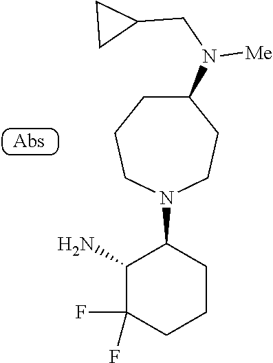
C1(N)C(F)(F)CCCC1N1CCC(N(CC2CC2)[Me])CCC1
